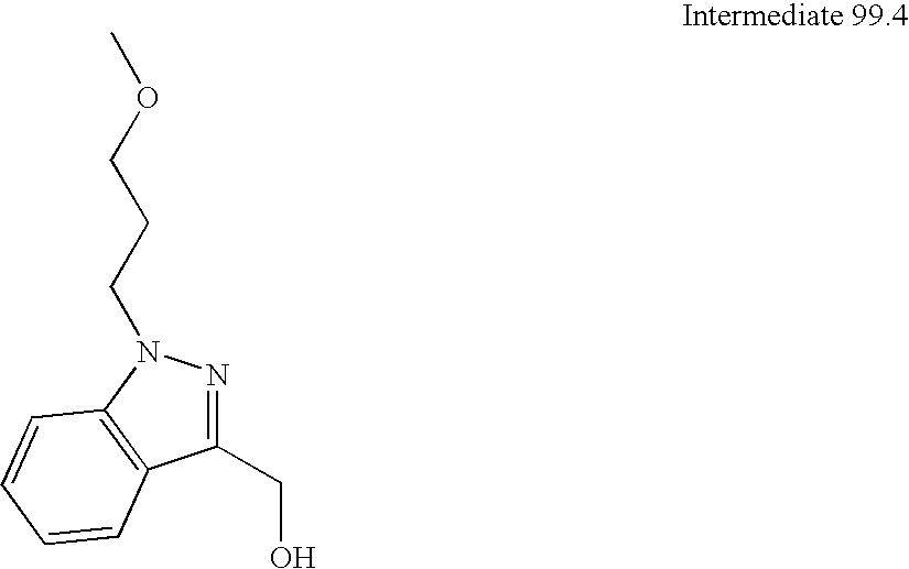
C1(CO)=NN(CCCOC)C2=C1C=CC=C2
